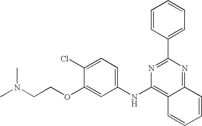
C1(OCCN(C)C)=CC(NC2=C3C(=NC(C4=CC=CC=C4)=N2)C=CC=C3)=CC=C1Cl
